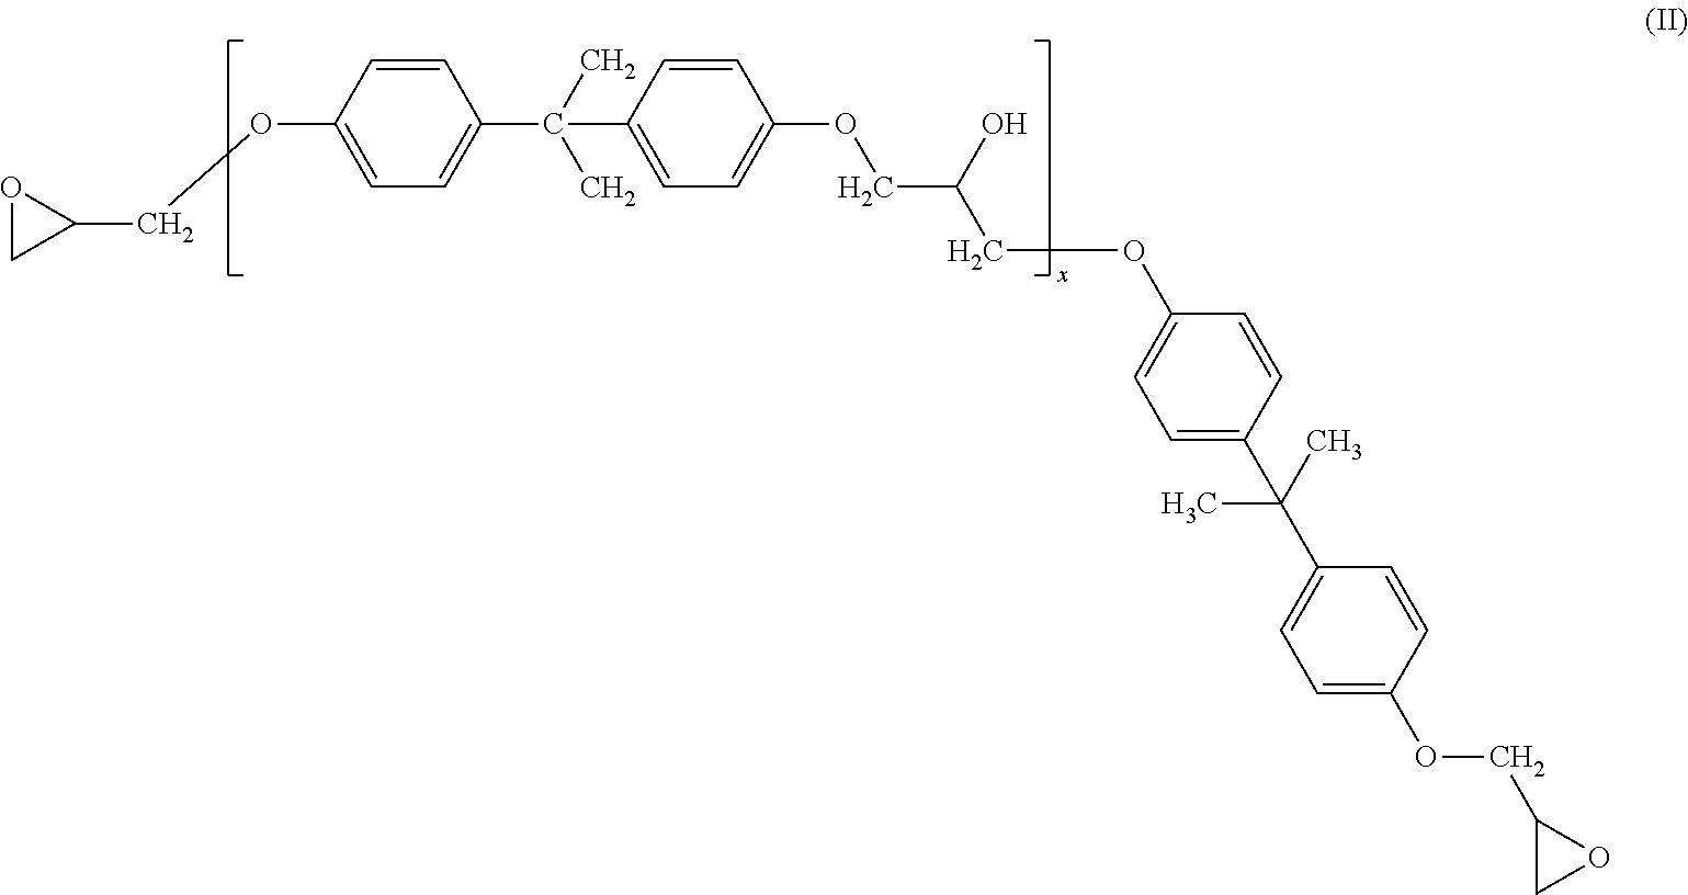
O1CC1COC1=CC=C(C(C2=CC=C(OCC(COC3=CC=C(C(C)(C)C4=CC=C(OCC5CO5)C=C4)C=C3)O)C=C2)(C)C)C=C1
